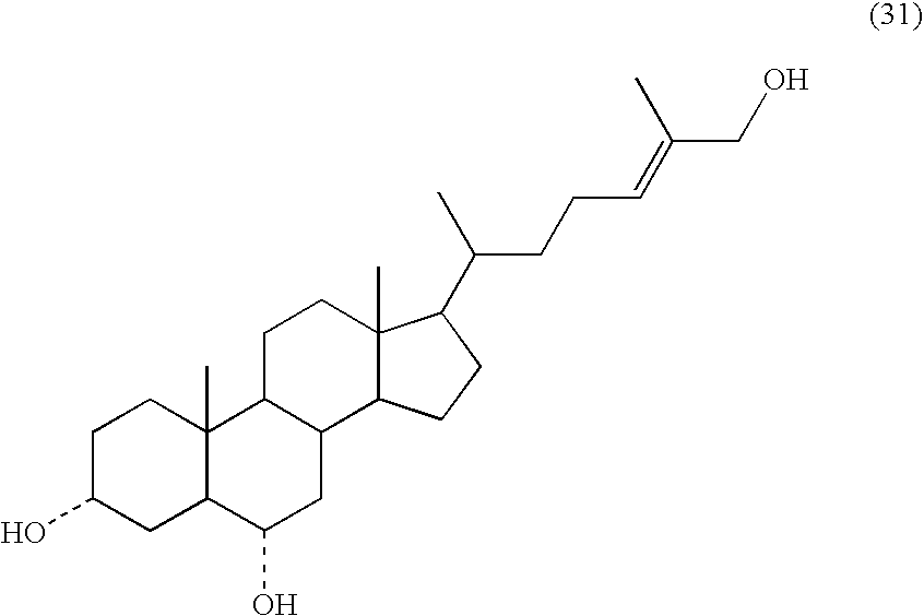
C1C(O)CC2C(C)(C1)C1C(CC2O)C2C(C)(CC1)C(C(CCC=C(CO)C)C)CC2
